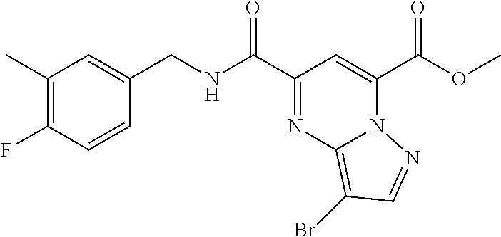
C1(C(NCC2=CC(C)=C(F)C=C2)=O)=NC2=C(Br)C=NN2C(C(OC)=O)=C1
